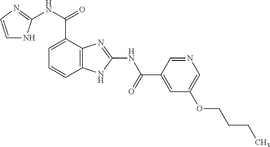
C12=C(C=CC=C1C(NC1=NC=CN1)=O)NC(NC(=O)C1=CC(OCCCC)=CN=C1)=N2
